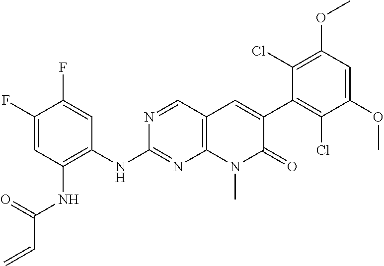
N(C1=NC2=C(C=N1)C=C(C1=C(Cl)C(OC)=CC(OC)=C1Cl)C(=O)N2C)C1=C(NC(C=C)=O)C=C(F)C(F)=C1
